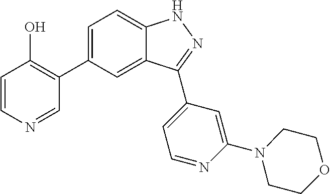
C1=C(C2=C(O)C=CN=C2)C=C2C(=C1)NN=C2C1=CC=NC(N2CCOCC2)=C1
